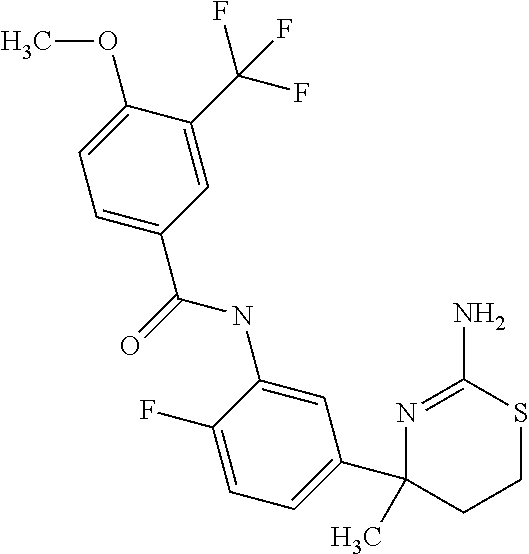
N(C1=CC(C2(C)CCSC(N)=N2)=CC=C1F)C(=O)C1=CC=C(OC)C(C(F)(F)F)=C1
